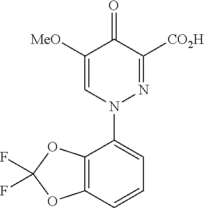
C1([MeO])=CN(C2=CC=CC3=C2OC(F)(F)O3)N=C([CO2H])C1=O
